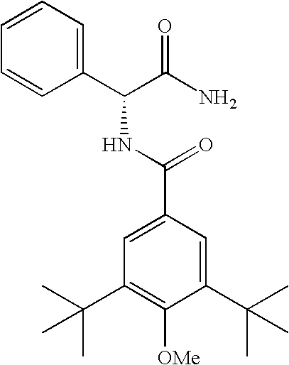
C1(C(C(N)=O)NC(C2=CC(C(C)(C)C)=C([OMe])C(C(C)(C)C)=C2)=O)=CC=CC=C1
